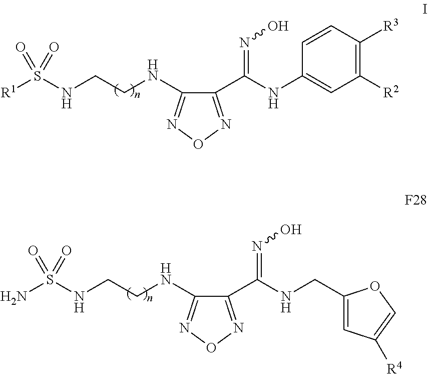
C1(NCCNS([R1])(=O)=O)=NON=C1C(NC1=CC([R2])=C([R3])C=C1)=NO.C1(NCCNS(N)(=O)=O)=NON=C1C(NCC1=CC([R4])=CO1)=NO
